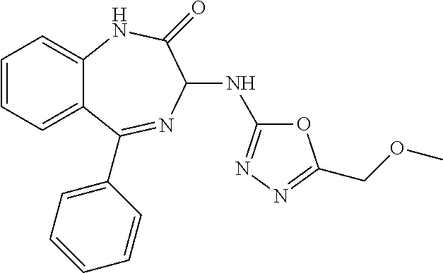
C1=CC=C2C(=C1)NC(=O)C(NC1=NN=C(COC)O1)N=C2C1=CC=CC=C1
